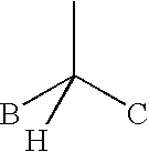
CC(C)(B)[H]
